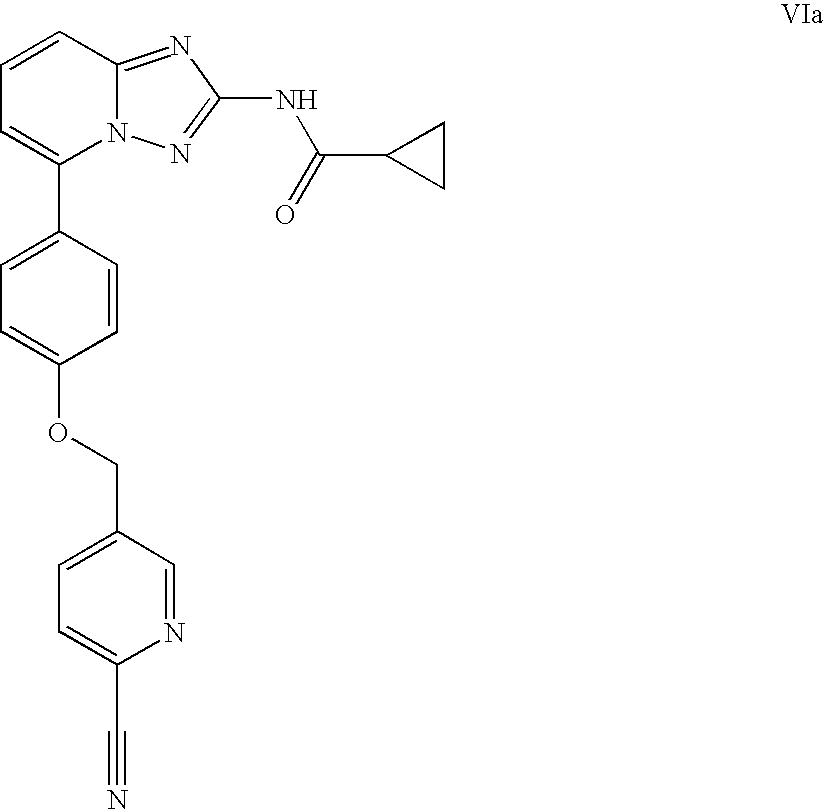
C1=CC2=NC(NC(C3CC3)=O)=NN2C(C2=CC=C(OCC3=CC=C(C#N)N=C3)C=C2)=C1
